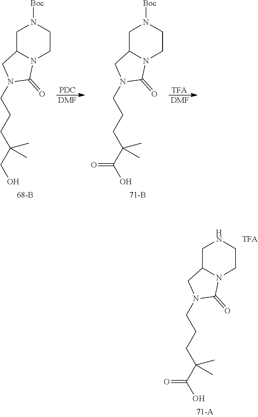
[PDC].[DMF].[TFA].[DMF].C1C2N(CCN1[Boc])C(=O)N(CCCC(CO)(C)C)C2.C1C2N(CCN1[Boc])C(=O)N(CCCC(C(O)=O)(C)C)C2.C1C2N(CCN1)C(=O)N(CCCC(C(O)=O)(C)C)C2
